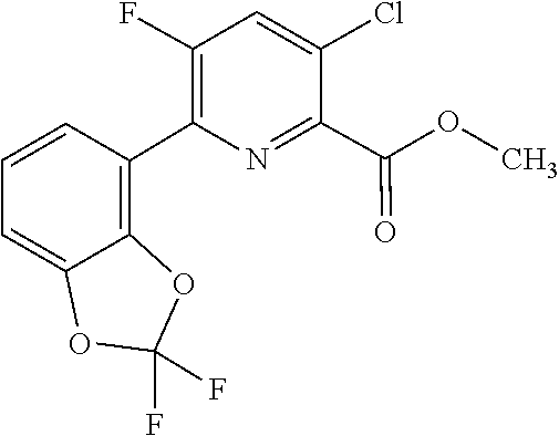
C1=CC(C2=C(F)C=C(Cl)C(C(OC)=O)=N2)=C2C(=C1)OC(F)(F)O2
